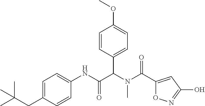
C1=C(CC(C)(C)C)C=CC(NC(C(N(C(=O)C2=CC(O)=NO2)C)C2=CC=C(OC)C=C2)=O)=C1
